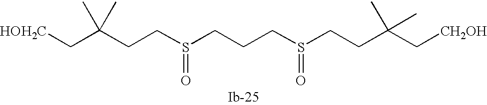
[HOH2C]CC(CCS(CCCS(CCC(C[CH2OH])(C)C)=O)=O)(C)C
